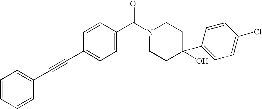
C1=CC=CC(C#CC2=CC=C(C(N3CCC(O)(C4=CC=C(Cl)C=C4)CC3)=O)C=C2)=C1
